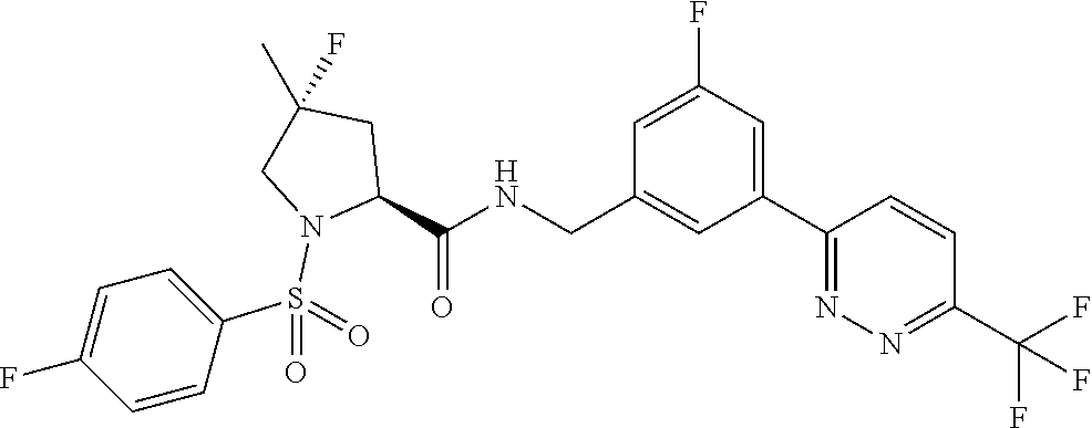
C1=C(F)C=C(C2=NN=C(C(F)(F)F)C=C2)C=C1CNC(C1N(S(C2=CC=C(F)C=C2)(=O)=O)CC(C)(F)C1)=O
